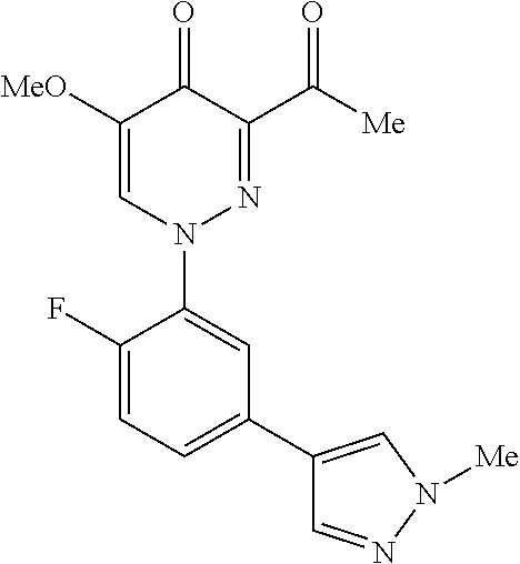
C1([MeO])=CN(C2=CC(C3=CN([Me])N=C3)=CC=C2F)N=C(C([Me])=O)C1=O
